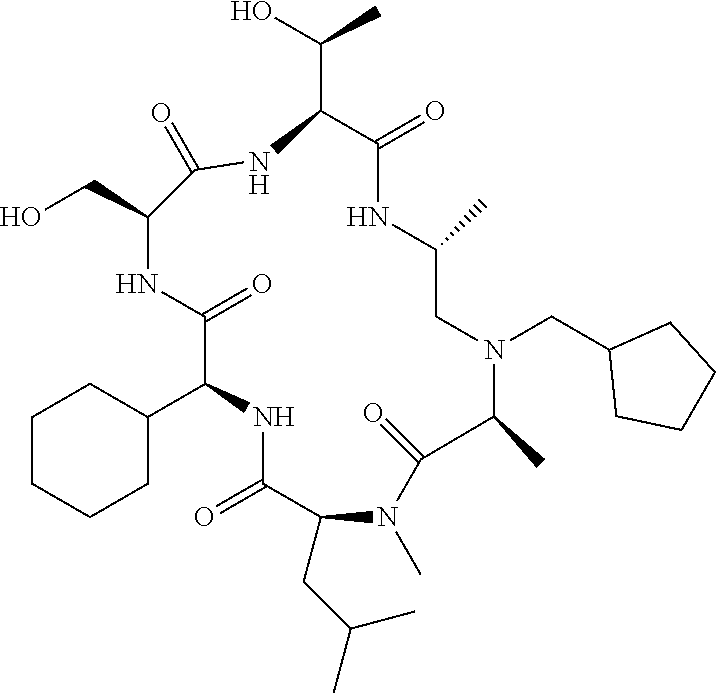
C1CCCC(C2NC(=O)C(CC(C)C)N(C)C(=O)C(C)N(CC3CCCC3)CC(C)NC(=O)C(C(O)C)NC(=O)C(CO)NC2=O)C1
